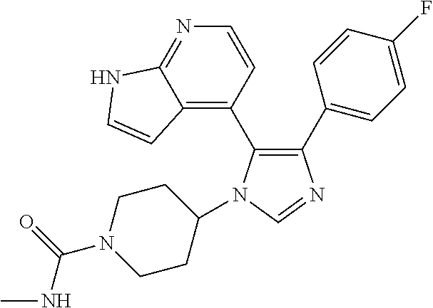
C1(C2=CC=C(F)C=C2)=C(C2=C3C(=NC=C2)NC=C3)N(C2CCN(C(=O)NC)CC2)C=N1
